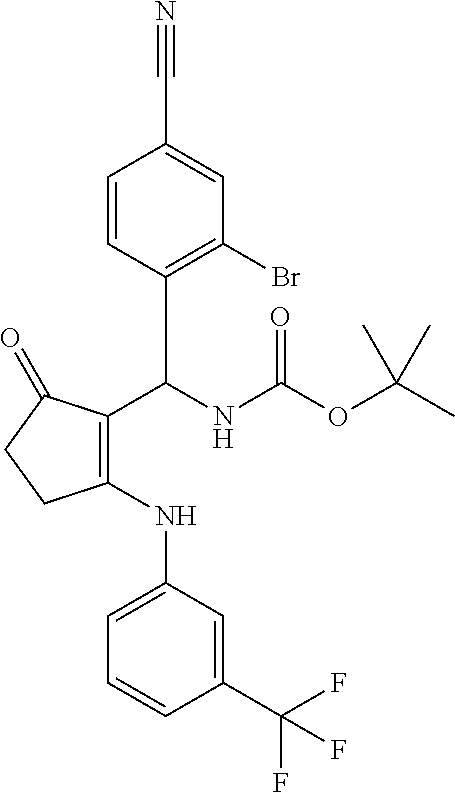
C1(C(NC(OC(C)(C)C)=O)C2=C(Br)C=C(C#N)C=C2)=C(NC2=CC=CC(C(F)(F)F)=C2)CCC1=O
